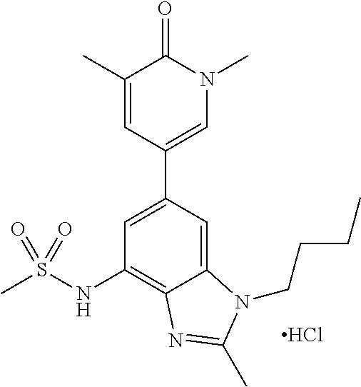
C1(C)=CC(C2=CC(NS(C)(=O)=O)=C3C(=C2)N(CCCC)C(C)=N3)=CN(C)C1=O.Cl
